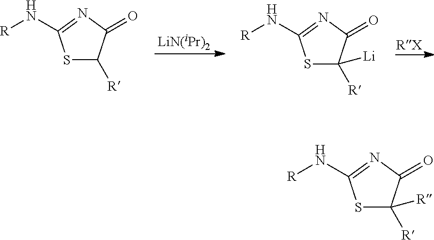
[LiN(iPr)2].S1C([R])C(=O)N=C1N[R].S1C([R])([Li])C(=O)N=C1N[R].S1C([R])([R])C(=O)N=C1N[R]
